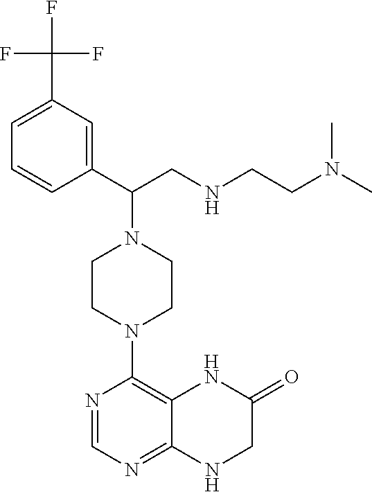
C1CN(C2=C3C(=NC=N2)NCC(=O)N3)CCN1C(C1=CC(C(F)(F)F)=CC=C1)CNCCN(C)C
